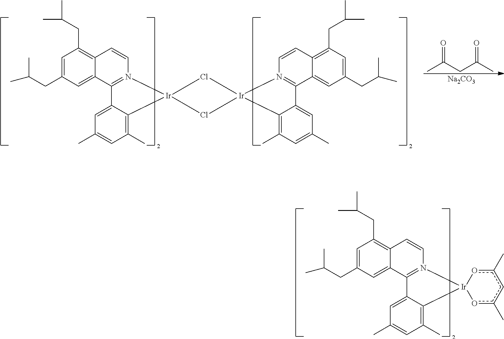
C1=C(CC(C)C)C=C2C(=C1CC(C)C)C=CN1=C2C2=CC(C)=CC(C)=C2[Ir]12Cl[Ir]1(Cl2)N2=C(C3=CC(CC(C)C)=CC(CC(C)C)=C3C=C2)C2=CC(C)=CC(C)=C21.O=C(CC(C)=O)C.[Na2CO3].C1=C(CC(C)C)C=C2C(=C1CC(C)C)C=CN1=C2C2=CC(C)=CC(C)=C2[Ir]12oc(C)cc(C)o2
